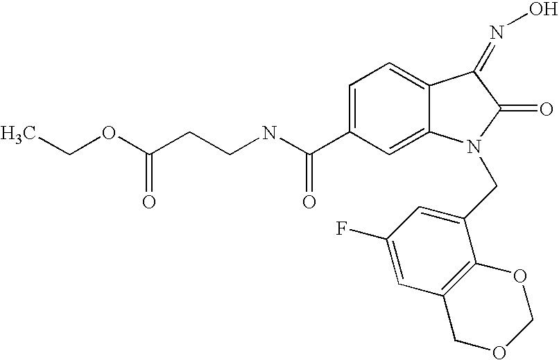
C1=C(C(NCCC(OCC)=O)=O)C=C2C(=C1)C(=NO)C(=O)N2CC1=CC(F)=CC2=C1OCOC2
